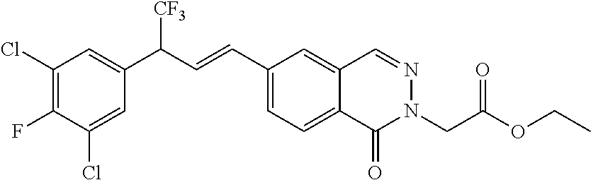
C1(Cl)=C(F)C(Cl)=CC(C(C=CC2=CC=C3C(=C2)C=NN(CC(OCC)=O)C3=O)[CF3])=C1
